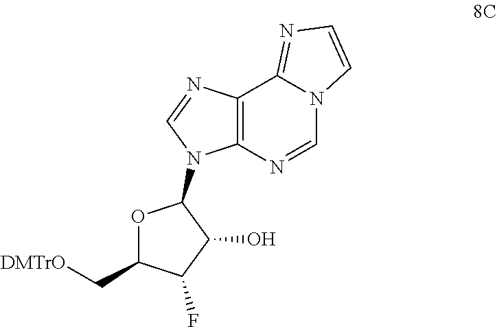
O1C(C[DMTrO])C(F)C(O)C1N1C2=C(C3=NC=CN3C=N2)N=C1
